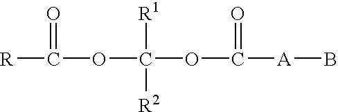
[R]C(=O)OC([R1])([R2])OC(=O)[A]B
